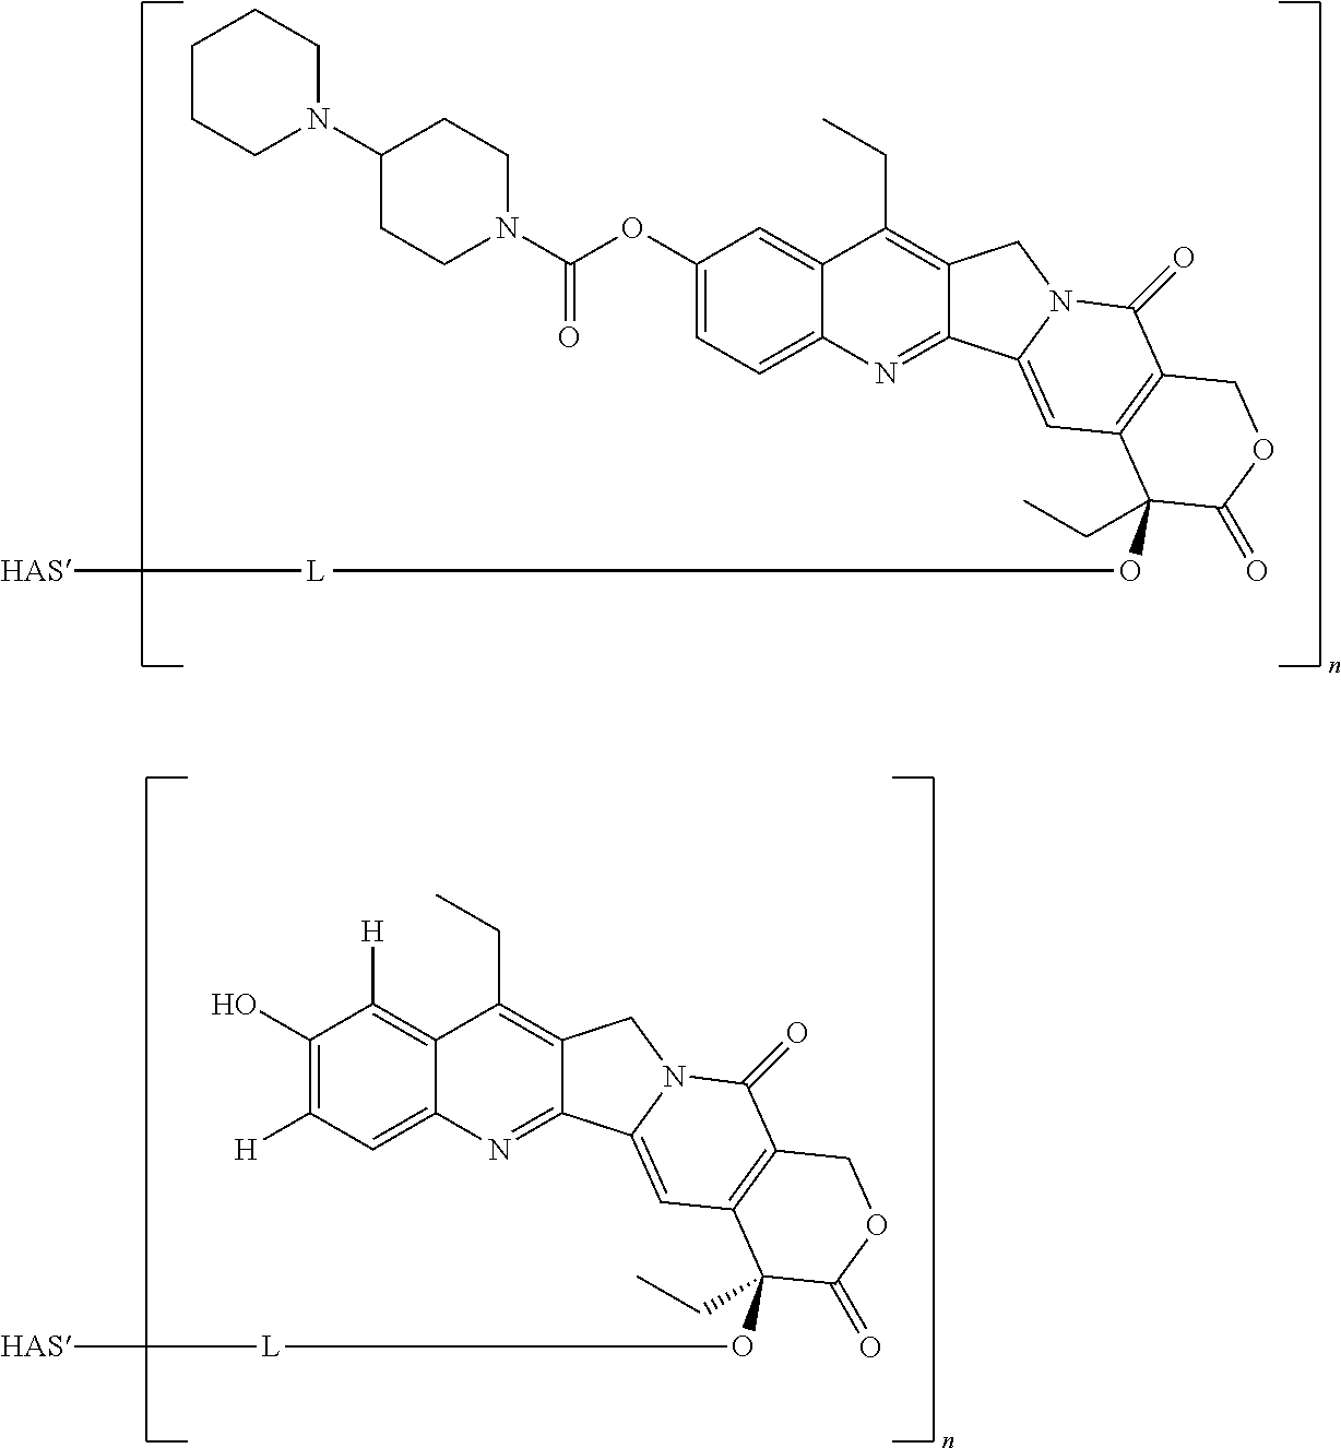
C1CCN(C2CCN(C(OC3=CC=C4C(=C3)C(CC)=C3C(=N4)C4=CC5=C(C(=O)N4C3)COC(=O)C5(CC)O[L][HAS])=O)CC2)CC1.OC1=C([H])C=C2C(=C1[H])C(CC)=C1C(=N2)C2=CC3=C(C(=O)N2C1)COC(=O)C3(CC)O[L][HAS]
